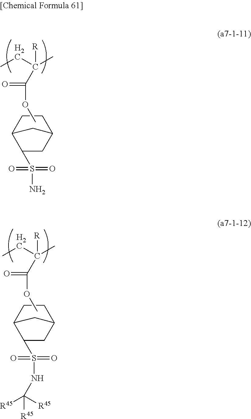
CCC([R])(C)C(=O)OC.C1CC2C(S(=O)(=O)N)CC1C2.CCC([R])(C)C(=O)OC.C1CC2C(S(=O)(=O)NC([R45])([R45])[R45])CC1C2
